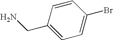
C1=CC(CN)=CC=C1Br
